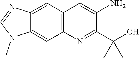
C12=C(C=C3C(=C1)N(C)C=N3)C=C(N)C(C(O)(C)C)=N2
